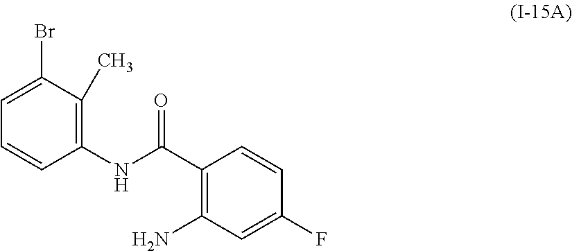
C1(C(NC2=C(C)C(Br)=CC=C2)=O)=C(N)C=C(F)C=C1
